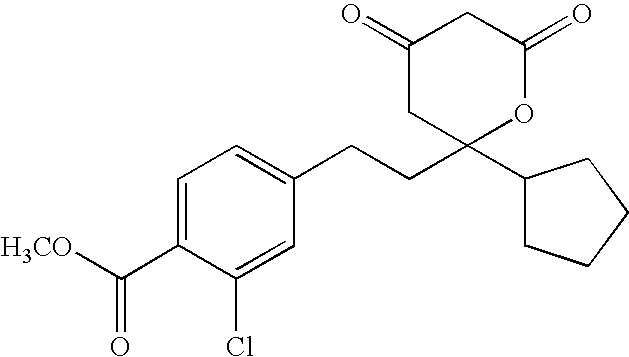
C1(=O)CC(CCC2=CC=C(C(=O)[H3CO])C(Cl)=C2)(C2CCCC2)OC(=O)C1
